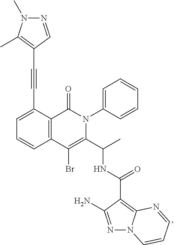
C12=C(C(C#CC3=C(C)N(C)N=C3)=CC=C1)C(=O)N(C1=CC=CC=C1)C(C(C)NC(C1=C3N(N=C1N)C=CC=N3)=O)=C2Br
